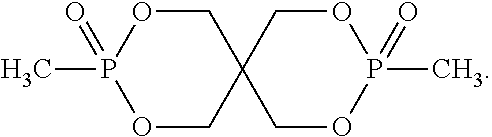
O1CC2(COP1(C)=O)COP(C)(=O)OC2
